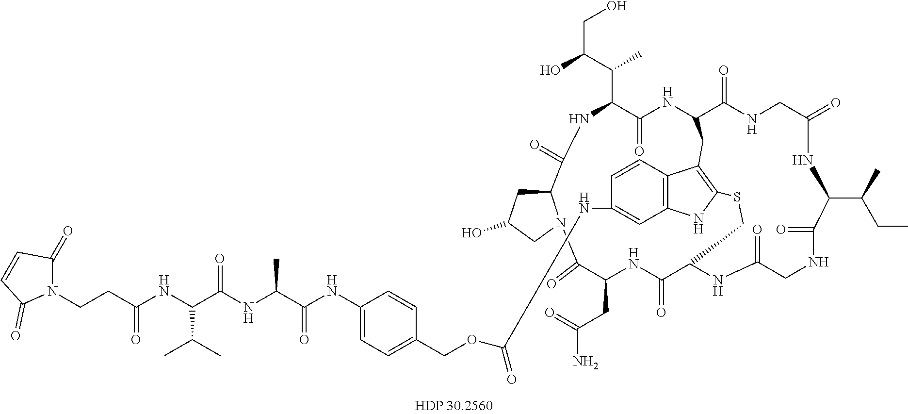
N1C(C(C(O)CO)C)C(=O)NC2C(=O)NCC(=O)NC(C(CC)C)C(=O)NCC(=O)NC(C(=O)NC(CC(N)=O)C(=O)N3C(C1=O)CC(O)C3)CSC1=C(C2)C2=C(C=C(NC(OCC3=CC=C(NC(=O)C(NC(C(NC(CCN4C(=O)C=CC4=O)=O)C(C)C)=O)C)C=C3)=O)C=C2)N1
